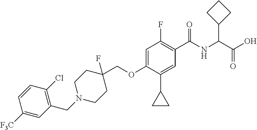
C(OC1=CC(F)=C(C(=O)NC(C(O)=O)C2CCC2)C=C1C1CC1)C1(F)CCN(CC2=C(Cl)C=CC([F3C])=C2)CC1
